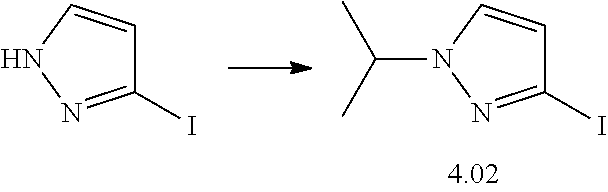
C1(I)=NN(C(C)C)C=C1.C1(I)=NNC=C1
